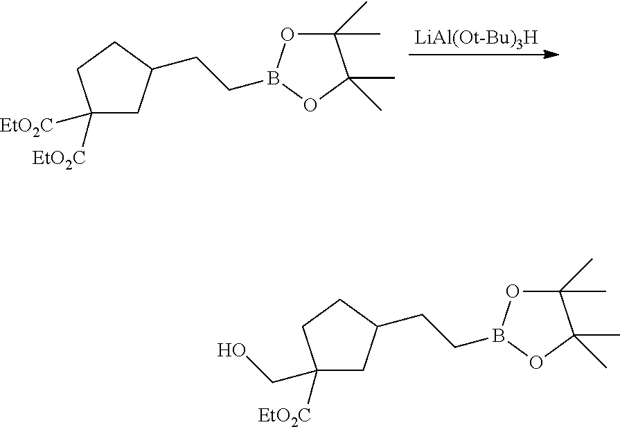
C1([EtO2C])([EtO2C])CC(CCB2OC(C)(C)C(C)(C)O2)CC1.[LiAl(Ot-Bu)3H].C1([EtO2C])(CO)CC(CCB2OC(C)(C)C(C)(C)O2)CC1
